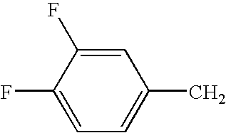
C1(F)=CC=C(C)C=C1F
